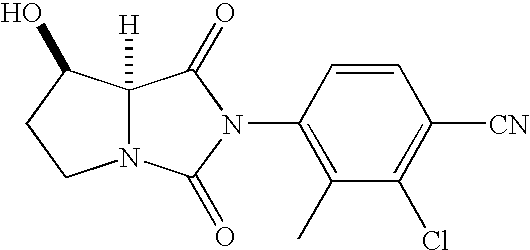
C12([H])N(C(=O)N(C3=C(C)C(Cl)=C([CN])C=C3)C1=O)CCC2O
